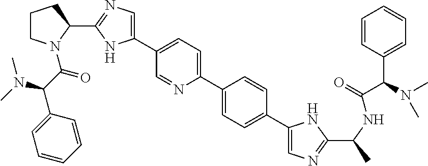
C1(C2=CC=C(C3=CN=C(C4CCCN4C(C(N(C)C)C4=CC=CC=C4)=O)N3)C=N2)=CC=C(C2=CN=C(C(C)NC(=O)C(N(C)C)C3=CC=CC=C3)N2)C=C1
